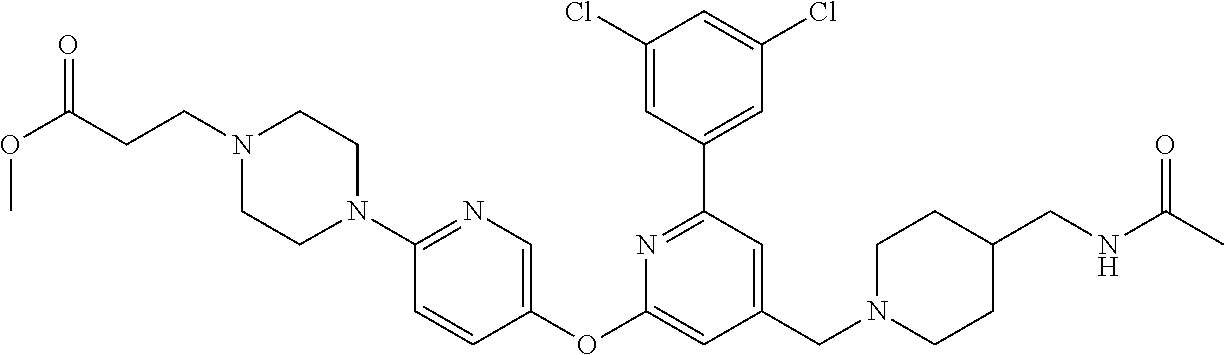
C1(Cl)=CC(C2=NC(OC3=CN=C(N4CCN(CCC(OC)=O)CC4)C=C3)=CC(CN3CCC(CNC(C)=O)CC3)=C2)=CC(Cl)=C1
